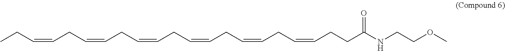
CCC=CCC=CCC=CCC=CCC=CCC=CCCC(NCCOC)=O
